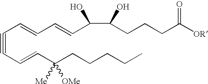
C(#CC=CC(CCCCC)([Me])[OMe])C=CC=CC(C(CCCC([OR])=O)O)O
